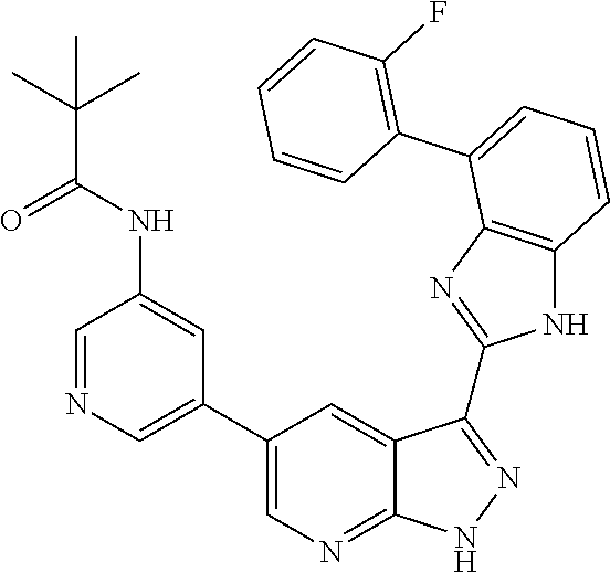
C1(F)=C(C2=CC=CC3=C2N=C(C2=NNC4=NC=C(C5=CN=CC(NC(C(C)(C)C)=O)=C5)C=C42)N3)C=CC=C1
